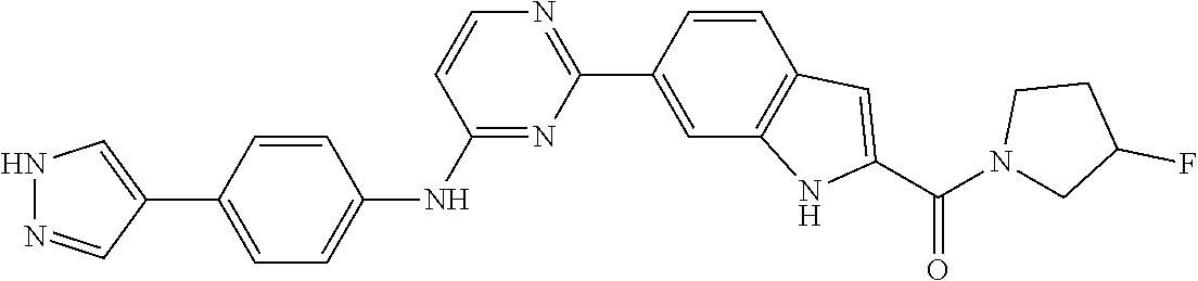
N1N=CC(C2=CC=C(NC3=NC(C4=CC5=C(C=C4)C=C(C(N4CC(F)CC4)=O)N5)=NC=C3)C=C2)=C1
